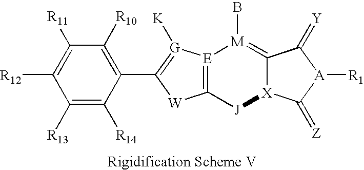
[E]12=C([J][X]3C(=[M]1B)C(=[Y])[A]([R1])C3=[Z])[W]C(C1=C([R10])C([R11])=C([R12])C([R13])=C1[R14])=[G]2[K]
